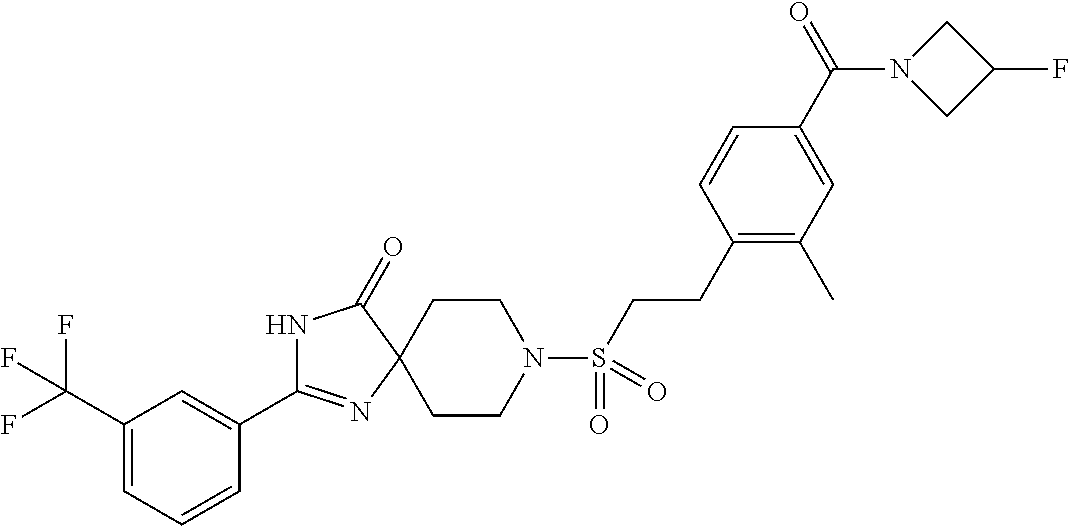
N1C(=O)C2(N=C1C1=CC(C(F)(F)F)=CC=C1)CCN(S(=O)(=O)CCC1=C(C)C=C(C(=O)N3CC(F)C3)C=C1)CC2
